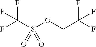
FC(S(OCC(F)(F)F)(=O)=O)(F)F
